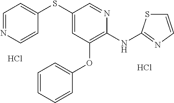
Cl.Cl.C1(SC2=CC(OC3=CC=CC=C3)=C(NC3=NC=CS3)N=C2)=CC=NC=C1
